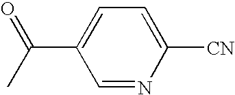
C1=NC([CN])=CC=C1C(C)=O
